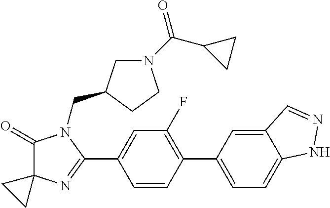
C1(=O)C2(N=C(C3=CC(F)=C(C4=CC=C5C(=C4)C=NN5)C=C3)N1CC1CN(C(C3CC3)=O)CC1)CC2
